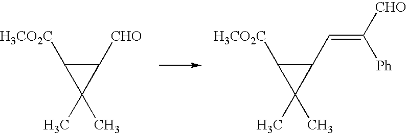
C1([H3CO2C])C(C)(C)C1[CHO].C1([H3CO2C])C(C)(C)C1C=C([Ph])[CHO]
